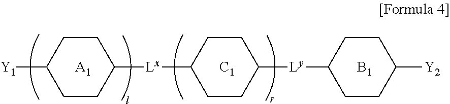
[Y1]C1CCC([Lx]C2CCC([Ly]C3CCC([Y2])CC3)CC2)CC1.[A1].[C1].[B1]
